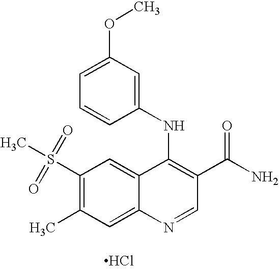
C1(S(C)(=O)=O)=C(C)C=C2C(=C1)C(NC1=CC(OC)=CC=C1)=C(C(N)=O)C=N2.Cl
